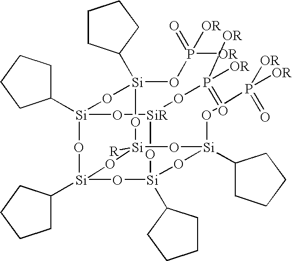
C1([Si]23O[Si]4(C5CCCC5)O[Si](C5CCCC5)(O[SiR](OP(=O)([OR])[OR])O2)O[Si](C2CCCC2)(OP(=O)([OR])[OR])O[Si]([R])(O4)O[Si](C2CCCC2)(OP(=O)([OR])[OR])O3)CCCC1
